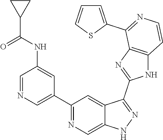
C1(C2=CN=CC(NC(C3CC3)=O)=C2)=NC=C2C(=C1)C(C1=NC3=C(N1)C=CN=C3C1=CC=CS1)=NN2
